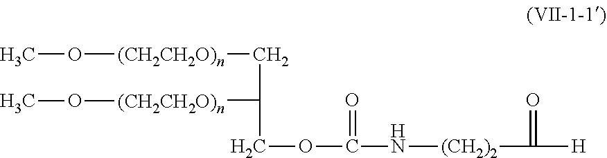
CO[(CH2CH2O)n]CC(COC(N[(CH2)2]C(=O)[H])=O)[(CH2CH2O)n]OC
